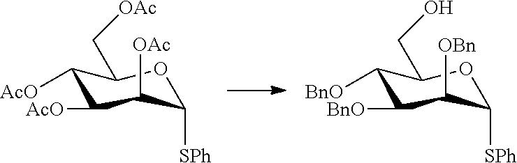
C1([AcO])C([AcO])C([OAc])C([SPh])OC1C[OAc].C1([BnO])C([BnO])C([OBn])C([SPh])OC1CO
